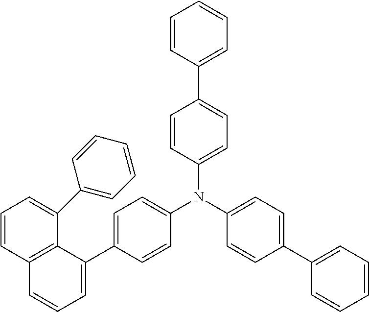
C1=CC(C2=CC=CC=C2)=CC=C1N(C1=CC=C(C2=CC=CC=C2)C=C1)C1=CC=C(C2=CC=CC3=C2C(C2=CC=CC=C2)=CC=C3)C=C1
